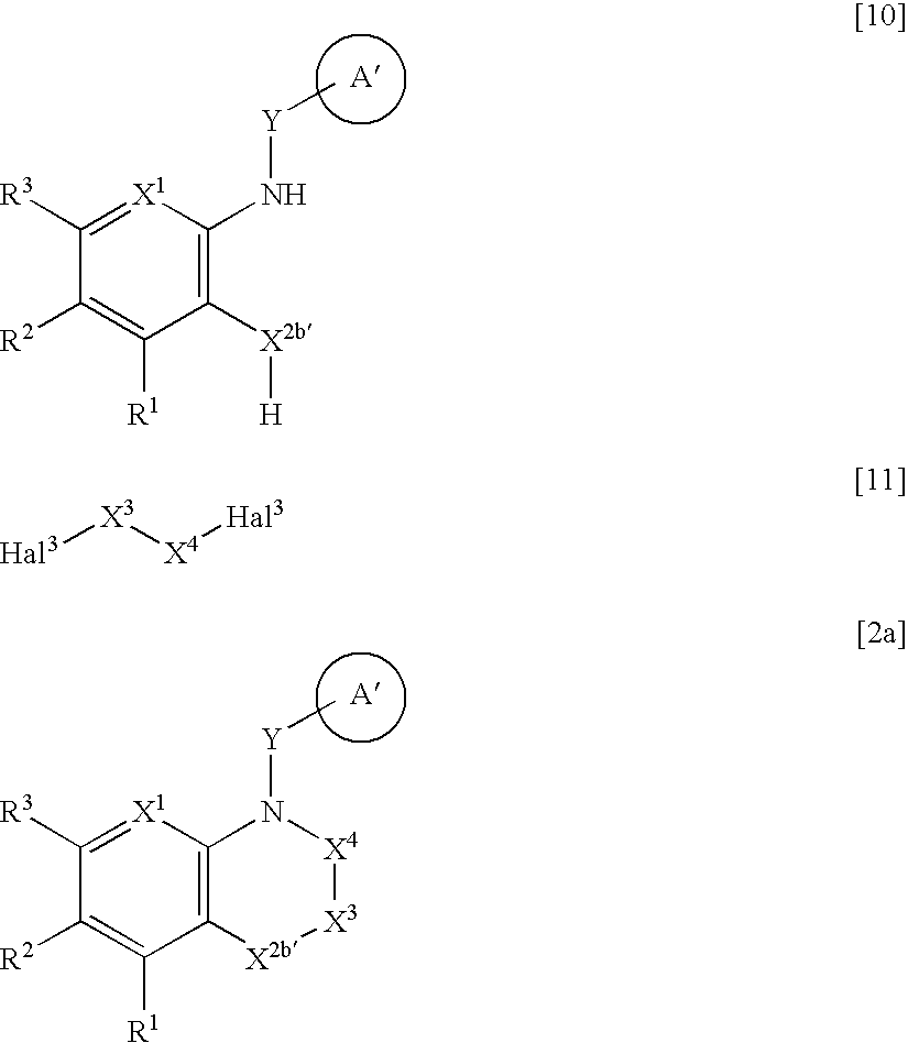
C1([X2b][H])=C(N[Y]C)[X1]=C([R3])C([R2])=C1[R1].C12=C([X1]=C([R3])C([R2])=C1[R1])N([Y]C)[X4][X3][X2b]2.[Hal3][X3][X4][Hal3]
